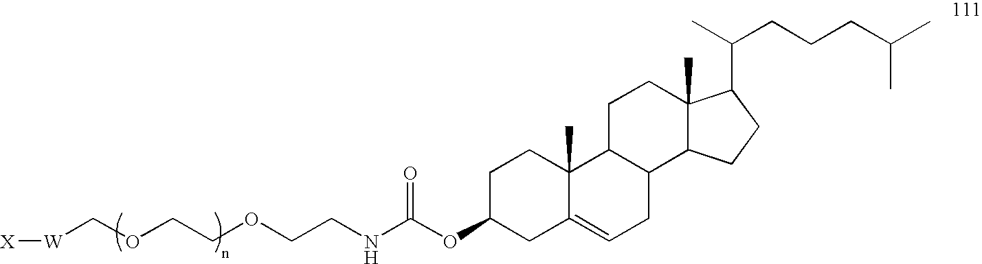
[X][W]COCCOCCNC(OC1CC2=CCC3C(C2(C)CC1)CCC1(C)C3CCC1C(CCCC(C)C)C)=O
